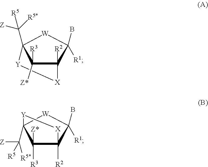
C12([R2])C(B)([R1])[W]C(C([R5*])([Z])[R5])([Y][X]1)C2([R3])[Z*].C12([R2])C(B)([R1])[W]C(C([Z])([R5])[R5*])([Y][X]1)C2([Z*])[R3]
